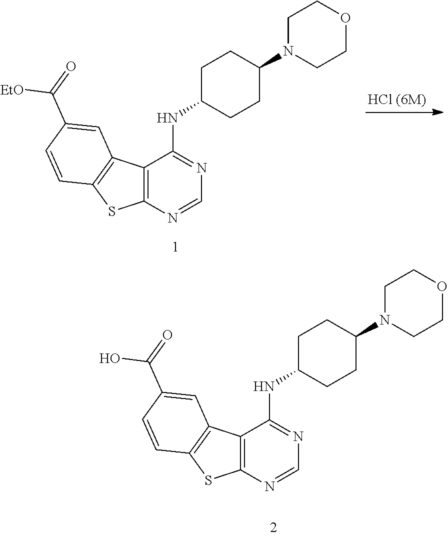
C12=C(N=CN=C1NC1CCC(N3CCOCC3)CC1)SC1=C2C=C(C(O)=O)C=C1.C12=C(N=CN=C1NC1CCC(N3CCOCC3)CC1)SC1=C2C=C(C([EtO])=O)C=C1
